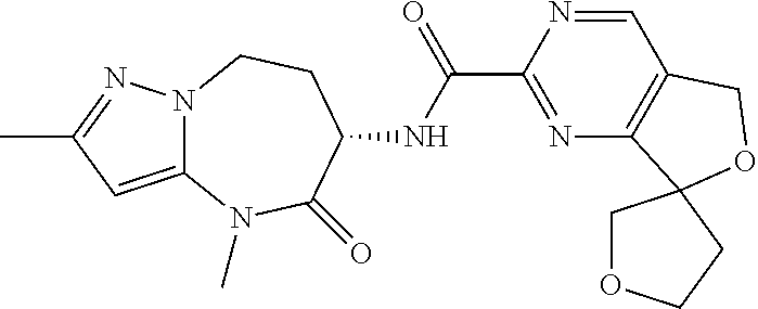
N12C(=CC(C)=N1)N(C)C(=O)C(NC(C1=NC3=C(C=N1)COC31COCC1)=O)CC2
